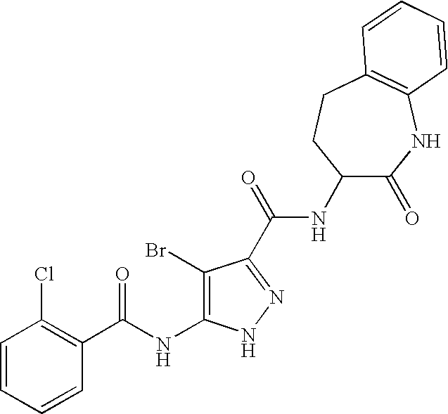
C1=CC=CC(C(NC2=C(Br)C(C(=O)NC3C(=O)NC4=C(CC3)C=CC=C4)=NN2)=O)=C1Cl
